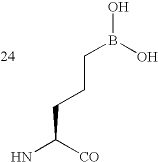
C(CCB(O)O)C(N)[CO]
